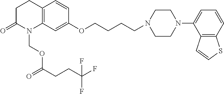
C12=C(C=C(OCCCCN3CCN(C4=CC=CC5=C4C=CS5)CC3)C=C1)N(COC(=O)CCC(F)(F)F)C(=O)CC2
